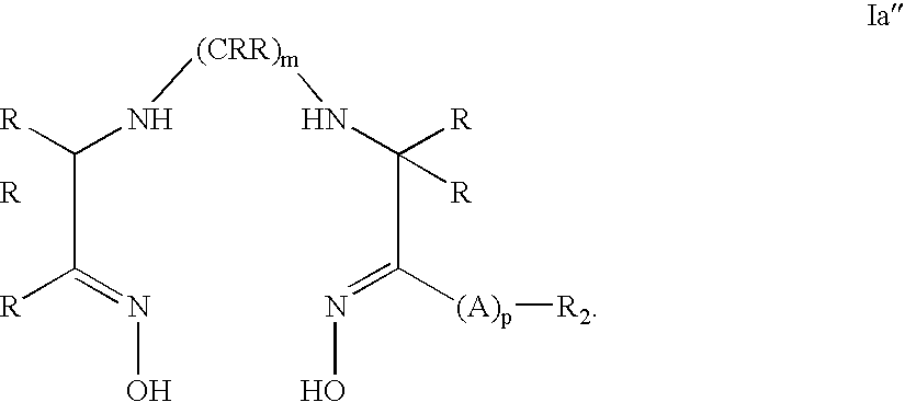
C(C([R])N[(CRR)m]NC(C([(A)p][R2])=NO)([R])[R])([R])=NO.[R]
